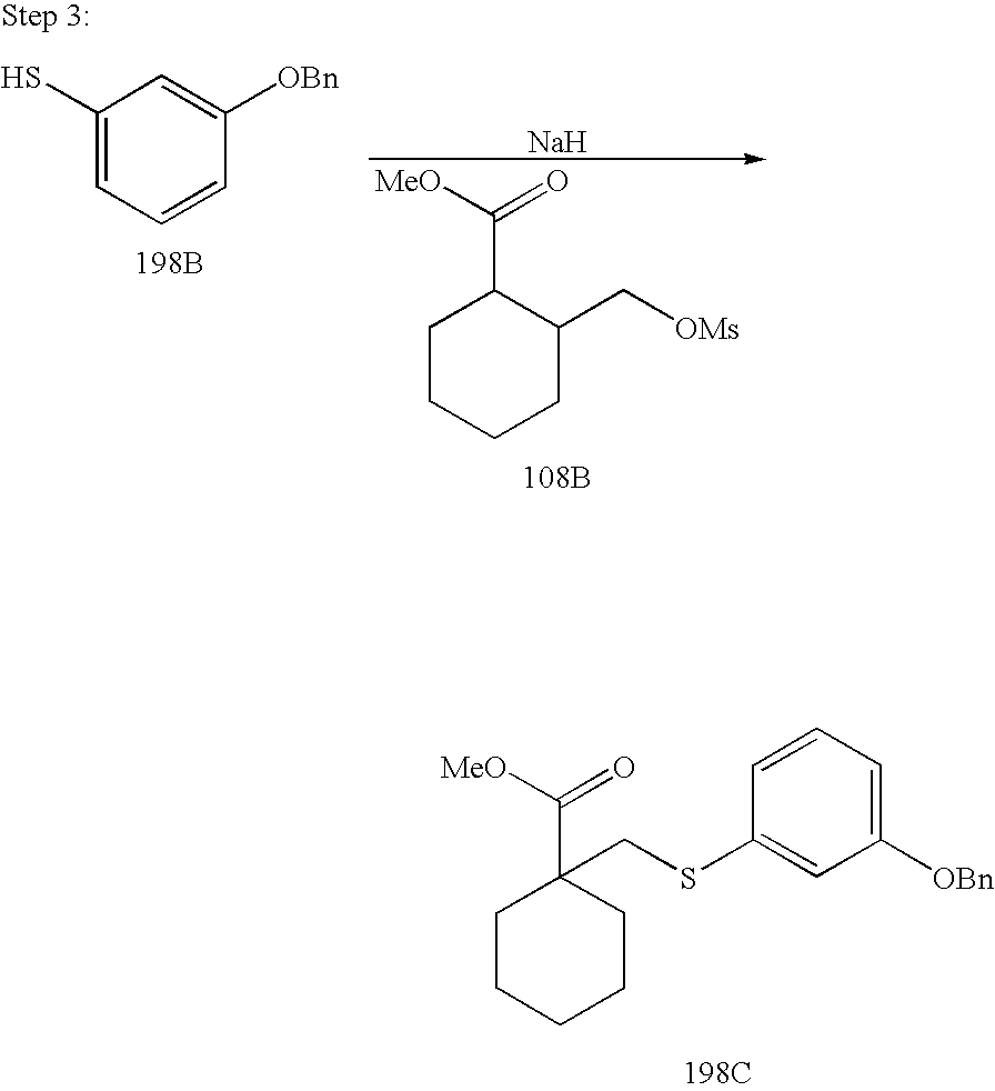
C1CCCC(C[OMs])C1C([MeO])=O.[108B].[Na].C1(S)=CC=CC([OBn])=C1.[198B].[198C].C1CCCCC1(C([MeO])=O)CSC1=CC([OBn])=CC=C1
